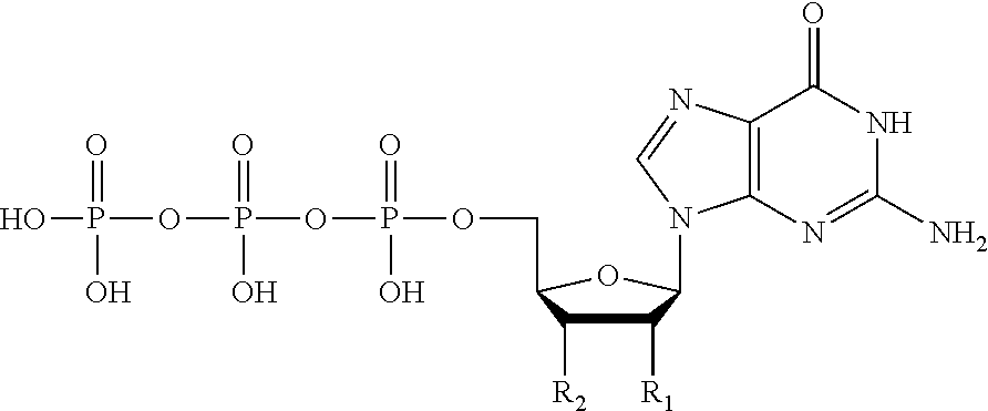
OP(OP(=O)(OP(OCC1C([R2])C([R1])C(N2C3=C(C(=O)NC(N)=N3)N=C2)O1)(=O)O)O)(O)=O
